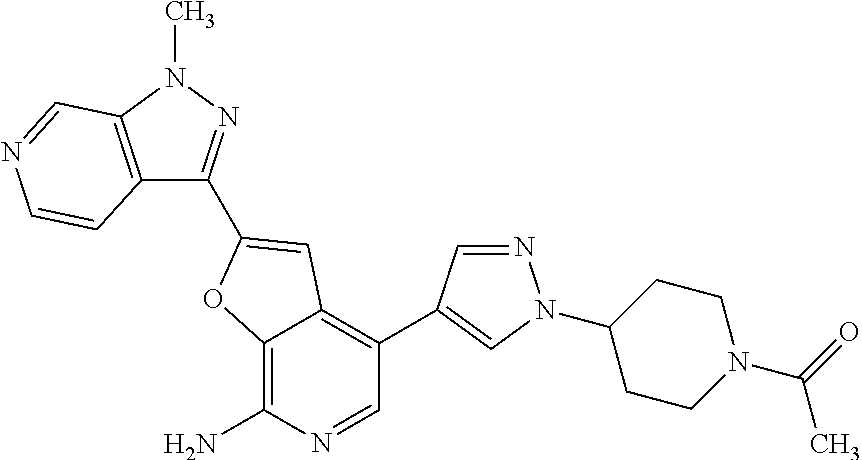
C12=C(N)N=CC(C3=CN(C4CCN(C(=O)C)CC4)N=C3)=C1C=C(C1=NN(C)C3=C1C=CN=C3)O2
